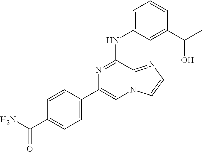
C1=CC(C(=O)N)=CC=C1C1=CN2C(=NC=C2)C(NC2=CC=CC(C(C)O)=C2)=N1
